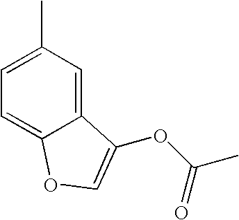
C12=CC(C)=CC=C1OC=C2OC(C)=O
